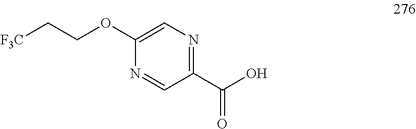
N1=CC(C(=O)O)=NC=C1OCC[F3C]
